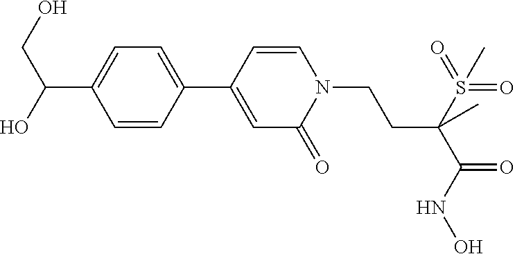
C1=CC(C2=CC=C(C(CO)O)C=C2)=CC(=O)N1CCC(S(=O)(=O)C)(C(=O)NO)C
